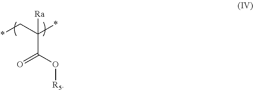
C(C(=O)O[R5])(*)(C*)[Ra]
